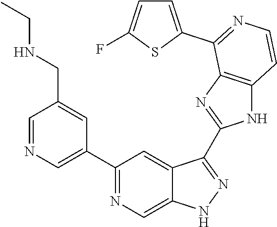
C1=NC=C(C2=NC=C3C(=C2)C(C2=NC4=C(N2)C=CN=C4C2=CC=C(F)S2)=NN3)C=C1CNCC
